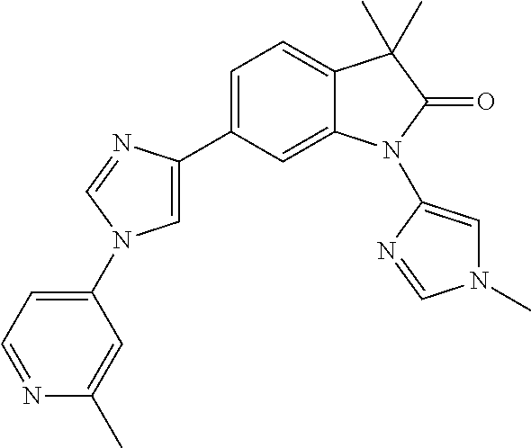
C1=C(C2=CC=C3C(=C2)N(C2=CN(C)C=N2)C(=O)C3(C)C)N=CN1C1=CC=NC(C)=C1
